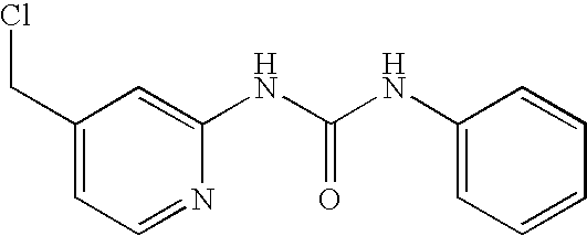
C1(CCl)=CC=NC(NC(NC2=CC=CC=C2)=O)=C1
